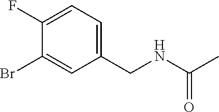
C1(F)=CC=C(CNC(C)=O)C=C1Br
